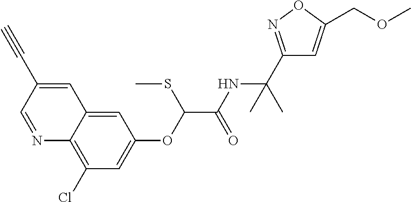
N1=CC(C#C)=CC2=CC(OC(C(NC(C)(C)C3=NOC(COC)=C3)=O)SC)=CC(Cl)=C12
